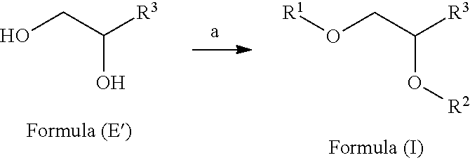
OCC([R3])O.[R1]OCC([R3])O[R2]
